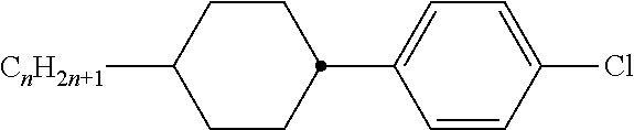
C1([CnH2n+1])CCC(C2=CC=C(Cl)C=C2)CC1
